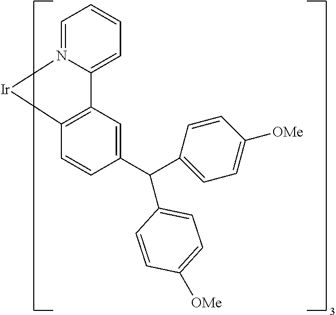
C1=C2N(=CC=C1)[Ir]C1=C2C=C(C(C2=CC=C([OMe])C=C2)C2=CC=C([OMe])C=C2)C=C1
